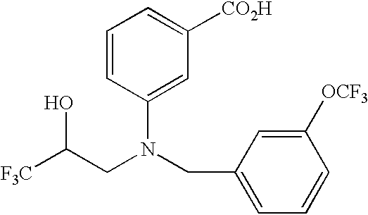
[F3C]C(CN(CC1=CC=CC([OCF3])=C1)C1=CC([CO2H])=CC=C1)O
